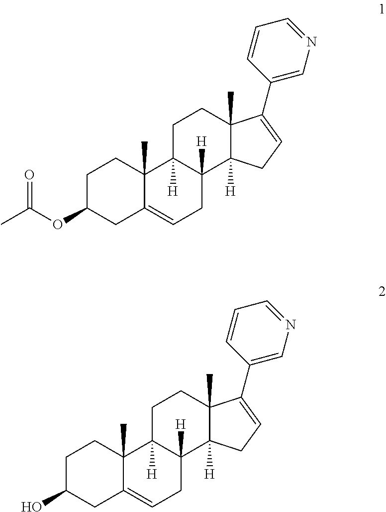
C1C2([H])C([H])(C3([H])C(C)(C1)C(C1=CN=CC=C1)=CC3)CC=C1C2(C)CCC(OC(C)=O)C1.C1C2([H])C([H])(C3([H])C(C)(C1)C(C1=CN=CC=C1)=CC3)CC=C1C2(C)CCC(O)C1
